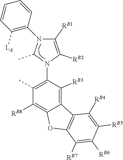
C1(C)N(C2=C([LA])C=CC=C2)C([RB1])=C([RB2])N1C1=C(C)C([RB8])=C2C(=C1[RB3])C1=C(O2)C([RB7])=C([RB6])C([RB5])=C1[RB4]
